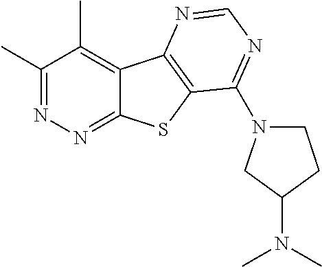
C1(C)=NN=C2C(=C1C)C1=C(S2)C(N2CCC(N(C)C)C2)=NC=N1
